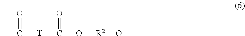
CC([T]C(O[R2]OC)=O)=O
